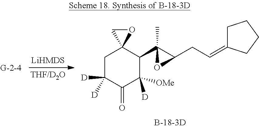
C1C([D])([D])C(=O)C([OMe])([D])C(C2(C)C(CC=C3CCCC3)O2)C12OC2
